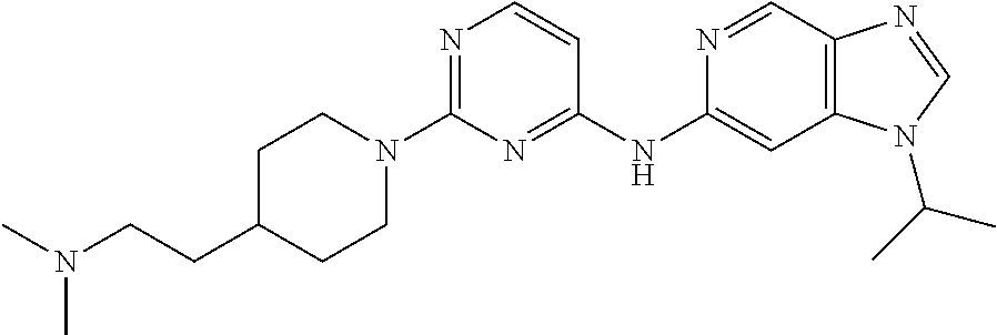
C1(N2CCC(CCN(C)C)CC2)=NC=CC(NC2=CC3=C(C=N2)N=CN3C(C)C)=N1
